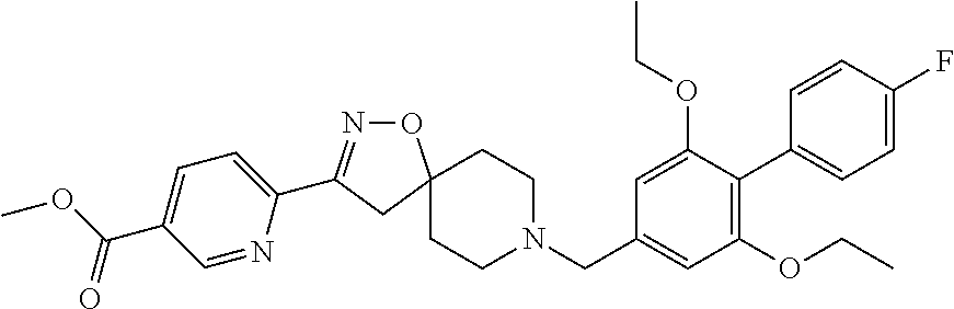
N1=C(C2=CC=C(C(OC)=O)C=N2)CC2(O1)CCN(CC1=CC(OCC)=C(C3=CC=C(F)C=C3)C(OCC)=C1)CC2
